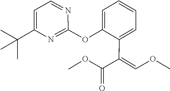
O(C)C=C(C(OC)=O)C1=CC=CC=C1OC1=NC(C(C)(C)C)=CC=N1
